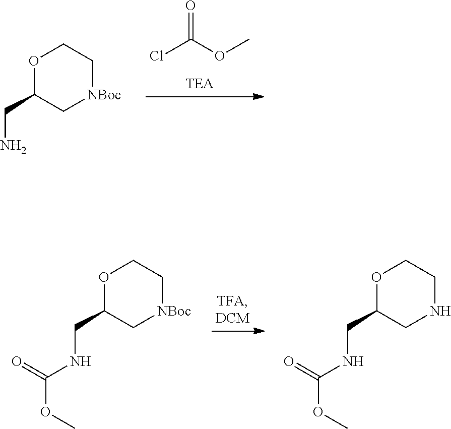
ClC(OC)=O.O1C(CN)C[NBoc]CC1.O1C(CNC(=O)OC)C[NBoc]CC1.O1C(CNC(=O)OC)CNCC1
